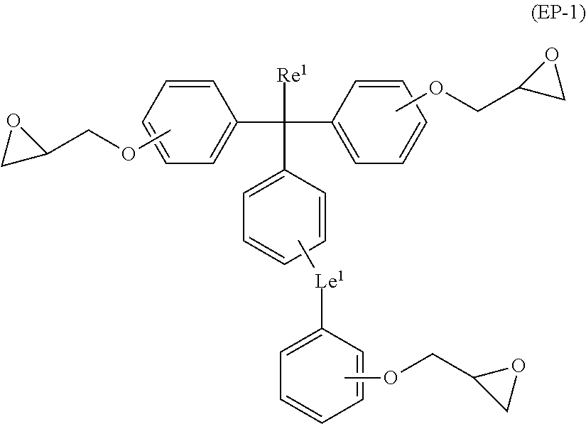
C1=CC(C(C2=CC=CC=C2)([Re1])C2=CC=CC=C2)=CC=C1.COCC1OC1.COCC1CO1.C[Le1]C1=CC=CC=C1.COCC1OC1
